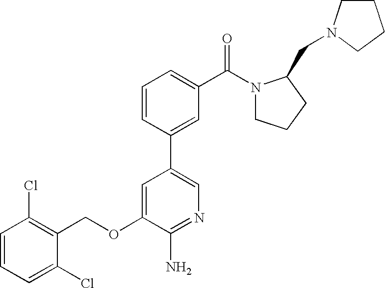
C1=CC=C(Cl)C(COC2=CC(C3=CC(C(N4CCCC4CN4CCCC4)=O)=CC=C3)=CN=C2N)=C1Cl
